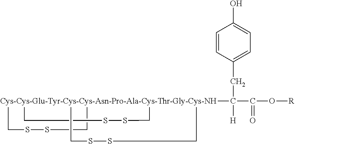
[Cys-Cys-Glu-Tyr-Cys-Cys-Asn-Pro-Ala-Cys-Thr-Gly-Cys-NH]123(C(CC4=CC=C(O)C=C4)([H])C(O[R])=O)(CSSC1)(CSSC2)CSSC3
